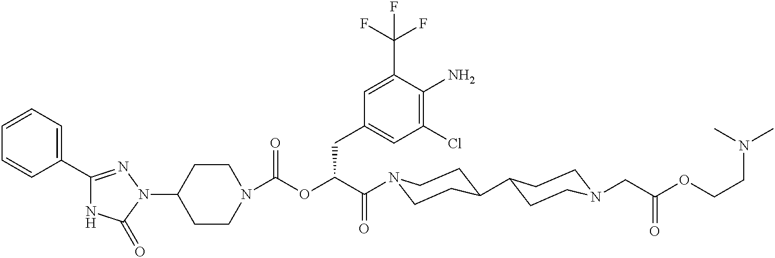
N1(C2CCN(C(=O)OC(C(=O)N3CCC(C4CCN(CC(OCCN(C)C)=O)CC4)CC3)CC3=CC(Cl)=C(N)C(C(F)(F)F)=C3)CC2)N=C(C2=CC=CC=C2)NC1=O
